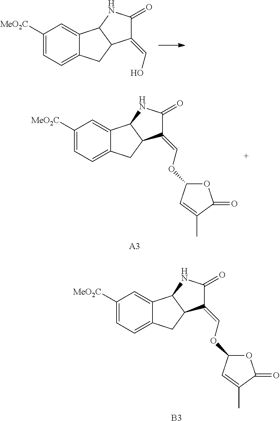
C1([MeO2C])=CC=C2C(=C1)C1C(C2)C(=CO)C(=O)N1.C1([MeO2C])=CC=C2C(=C1)C1C(C2)C(=COC2OC(=O)C(C)=C2)C(=O)N1.[A3].C1([MeO2C])=CC=C2C(=C1)C1C(C2)C(=COC2OC(=O)C(C)=C2)C(=O)N1.[B3]
